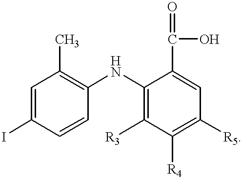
C1=C(I)C=CC(NC2=C([R3])C([R4])=C([R5])C=C2C(O)=O)=C1C
